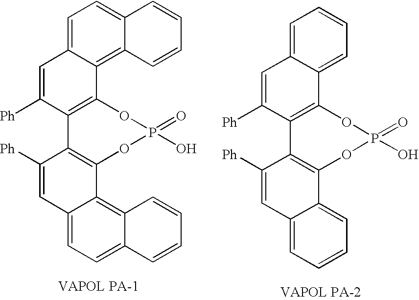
C1=C2C(=C3C(=C1)C=CC=C3)C1=C(C([Ph])=C2)C2=C(C3=C4C(=CC=C3C=C2[Ph])C=CC=C4)OP(=O)(O)O1.C1=C2C(=CC=C1)C1=C(C([Ph])=C2)C2=C(C3=CC=CC=C3C=C2[Ph])OP(=O)(O)O1
